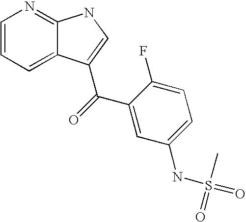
C1=CC=C2C(=N1)NC=C2C(=O)C1=CC(NS(=O)(C)=O)=CC=C1F
